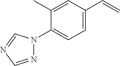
C1(C)=CC(C=C)=CC=C1N1N=CN=C1
